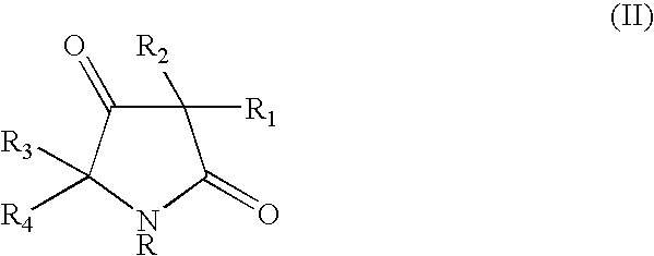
C1([R2])([R1])C(=O)C([R4])([R3])[NR]C1=O
